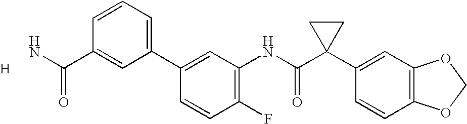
C1(C2=CC=CC(C(N)=O)=C2)=CC(NC(C2(C3=CC4=C(C=C3)OCO4)CC2)=O)=C(F)C=C1.[H]
